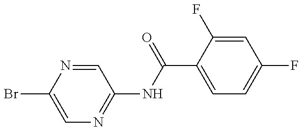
C1=C(Br)N=CC(NC(=O)C2=CC=C(F)C=C2F)=N1
